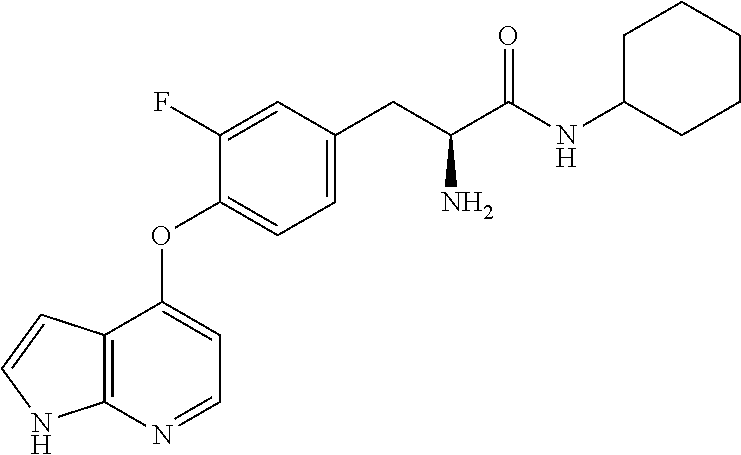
C1C(NC(C(CC2=CC=C(OC3=CC=NC4=C3C=CN4)C(F)=C2)N)=O)CCCC1
